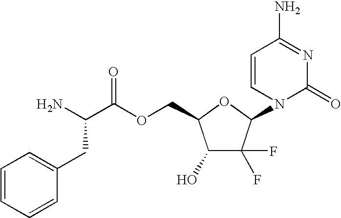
C1(O)C(F)(F)C(N2C(=O)N=C(N)C=C2)OC1COC(C(N)CC1=CC=CC=C1)=O
